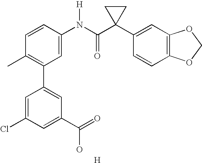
C1=CC(N(C(C2(C3=CC4=C(C=C3)OCO4)CC2)=O)[H])=CC(C2=CC(C(=O)O)=CC(Cl)=C2)=C1C.[H]
